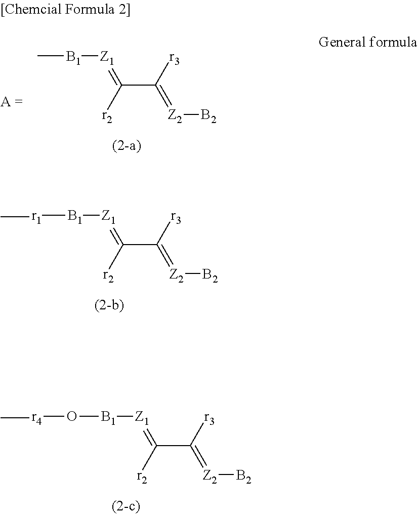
C[B1][Z1]=C(C([r3])=[Z2][B2])[r2].[r1]([B1][Z1]=C(C([r3])=[Z2][B2])[r2])C.O([B1][Z1]=C(C([r3])=[Z2][B2])[r2])[r4]C
